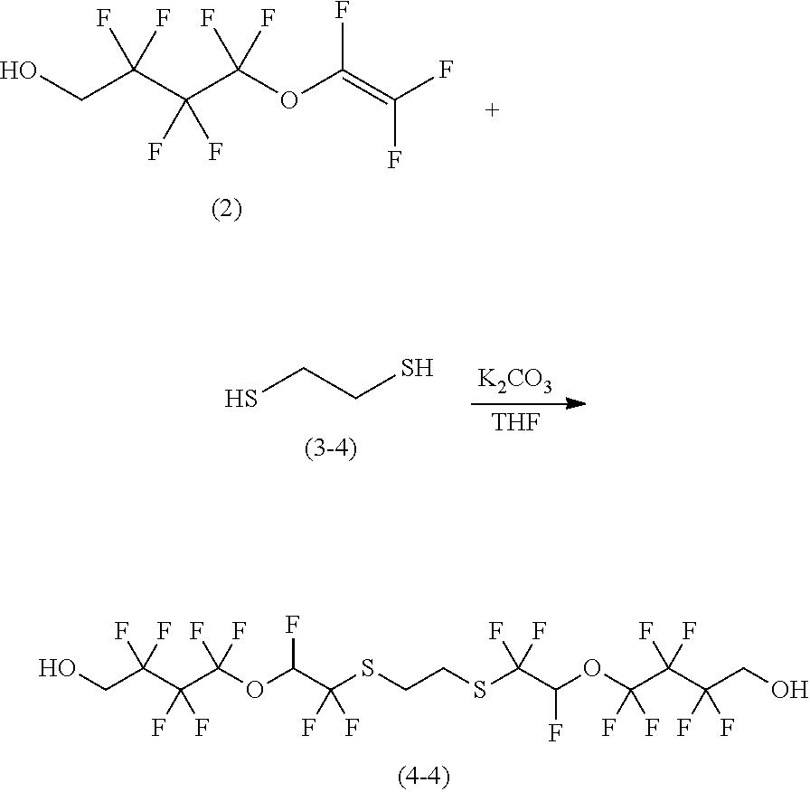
OCC(C(C(OC(=C(F)F)F)(F)F)(F)F)(F)F.OCC(C(C(OC(C(SCCSC(C(OC(C(C(CO)(F)F)(F)F)(F)F)F)(F)F)(F)F)F)(F)F)(F)F)(F)F.[K2CO3].[THF].SCCS
